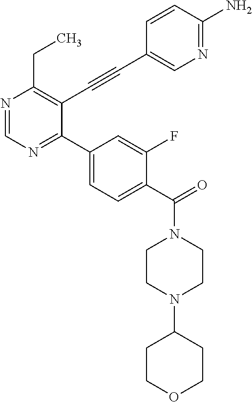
N1=CN=C(C2=CC=C(C(=O)N3CCN(C4CCOCC4)CC3)C(F)=C2)C(C#CC2=CN=C(N)C=C2)=C1CC
